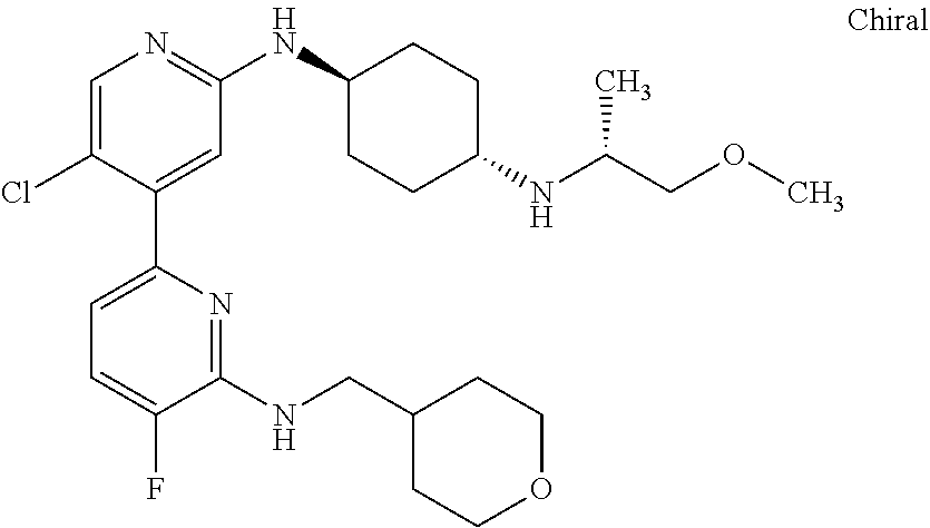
C1=C(Cl)C(C2=CC=C(F)C(NCC3CCOCC3)=N2)=CC(NC2CCC(NC(COC)C)CC2)=N1
